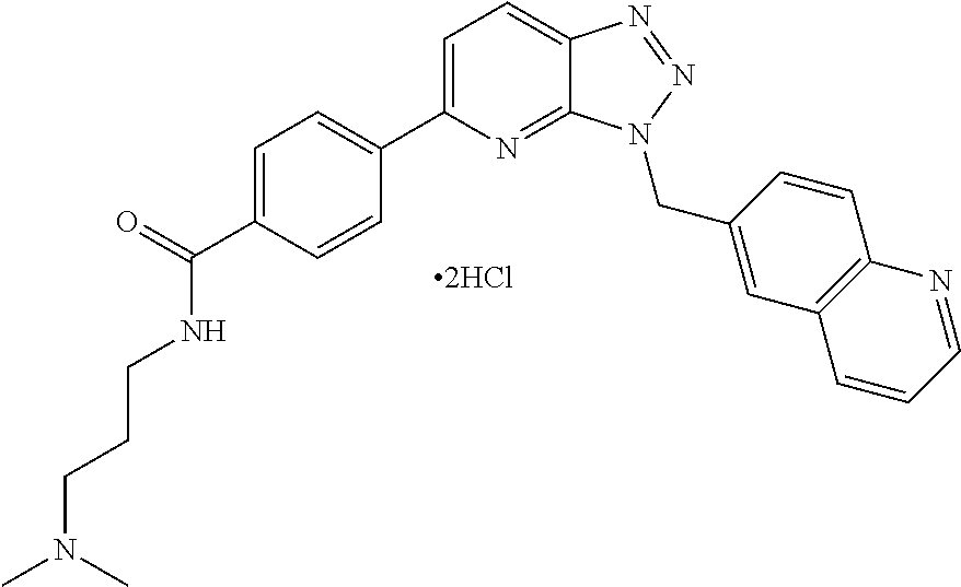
[2HCl].C1=C(C2=CC=C(C(=O)NCCCN(C)C)C=C2)N=C2C(=C1)N=NN2CC1=CC2=C(C=C1)N=CC=C2
